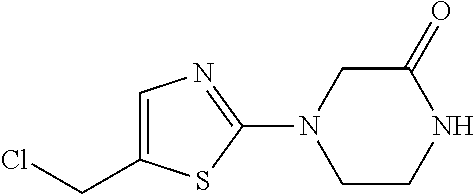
C1CNC(=O)CN1C1=NC=C(CCl)S1
